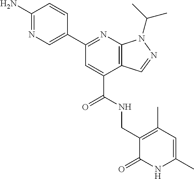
C1=C(C2=NC3=C(C(C(NCC4=C(C)C=C(C)NC4=O)=O)=C2)C=NN3C(C)C)C=CC(N)=N1
